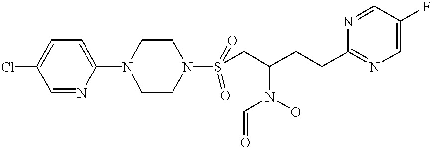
ClC1=CC=C(N2CCN(S(CC(CCC3=NC=C(F)C=N3)N(O)C=O)(=O)=O)CC2)N=C1
